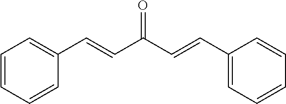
C1=CC(C=CC(=O)C=CC2=CC=CC=C2)=CC=C1
